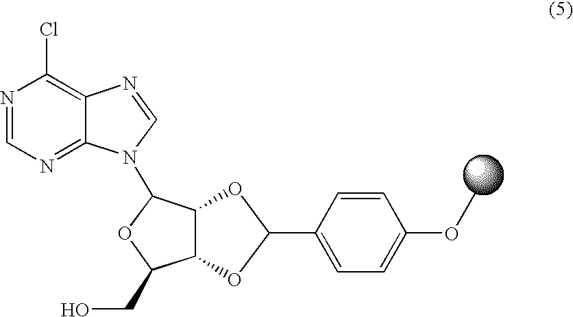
N1=CN=C2C(=C1Cl)N=CN2C1OC(CO)C2C1OC(C1=CC=C(OC)C=C1)O2
